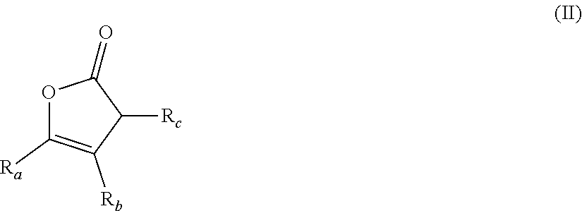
O1C([Ra])=C([Rb])C([Rc])C1=O
